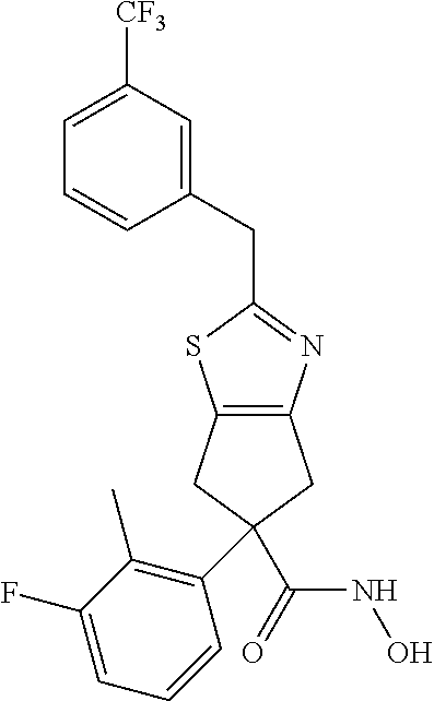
C1=C(CC2=NC3=C(S2)CC(C(NO)=O)(C2=C(C)C(F)=CC=C2)C3)C=CC=C1[CF3]
